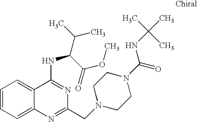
C1=CC=C2C(=C1)C(NC(C(C)C)C(=O)OC)=NC(CN1CCN(C(=O)NC(C)(C)C)CC1)=N2
